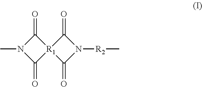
C1(=O)[R1]2(C(=O)N1C)C(=O)N([R2]C)C2=O
